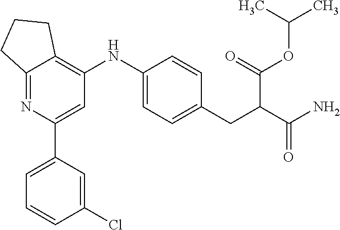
C12=NC(C3=CC=CC(Cl)=C3)=CC(NC3=CC=C(CC(C(N)=O)C(OC(C)C)=O)C=C3)=C1CCC2
